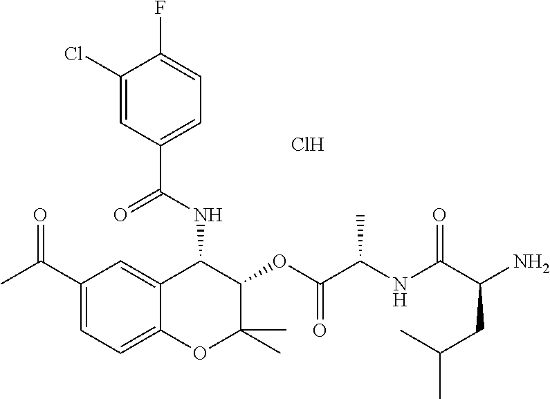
C1(Cl)=CC(C(NC2C3=CC(C(=O)C)=CC=C3OC(C)(C)C2OC(C(NC(C(N)CC(C)C)=O)C)=O)=O)=CC=C1F.Cl
